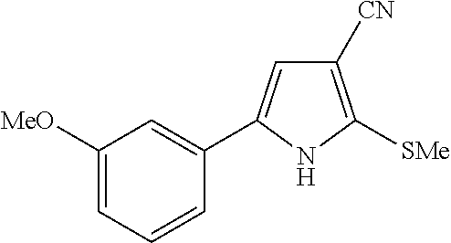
C1([CN])=C([SMe])NC(C2=CC([MeO])=CC=C2)=C1
